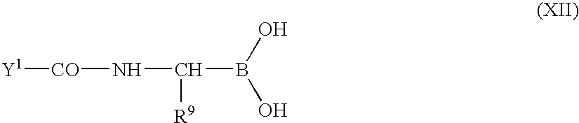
[Y1][CO]NC(B(O)O)[R9]
